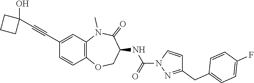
C1(C#CC2(O)CCC2)=CC2=C(C=C1)OCC(NC(N1N=C(CC3=CC=C(F)C=C3)C=C1)=O)C(=O)N2C
